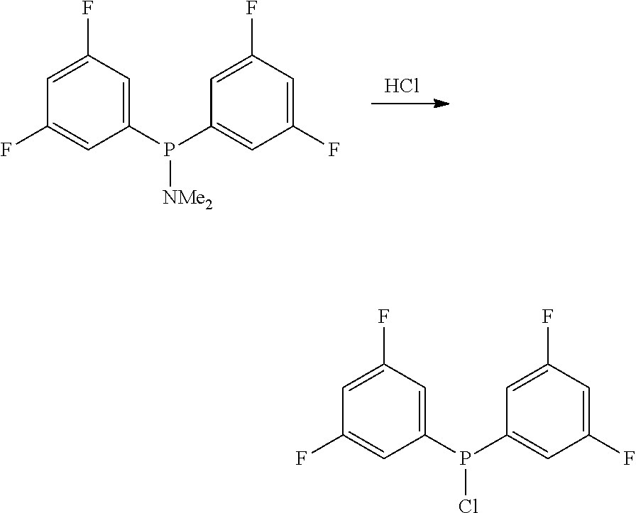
Cl.C1=C(F)C=C(P(C2=CC(F)=CC(F)=C2)[NMe2])C=C1F.C1=C(F)C=C(P(C2=CC(F)=CC(F)=C2)Cl)C=C1F
